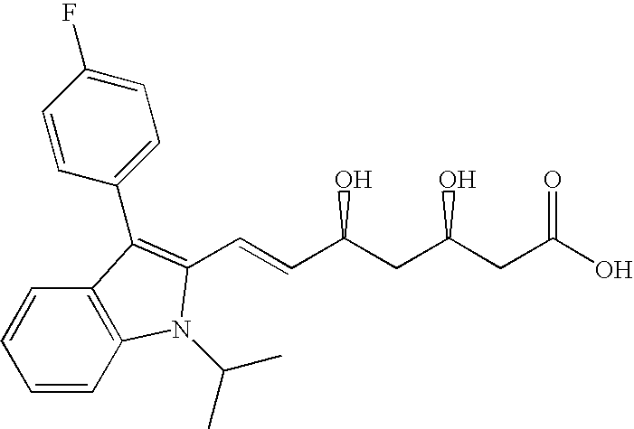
C1=CC2=C(C=C1)C(C1=CC=C(F)C=C1)=C(C=CC(CC(CC(O)=O)O)O)N2C(C)C
